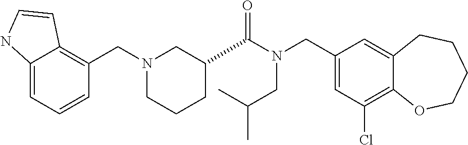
C1(CN(C(=O)C2CCCN(CC3=C4C(=CC=C3)NC=C4)C2)CC(C)C)=CC(Cl)=C2C(=C1)CCCCO2
